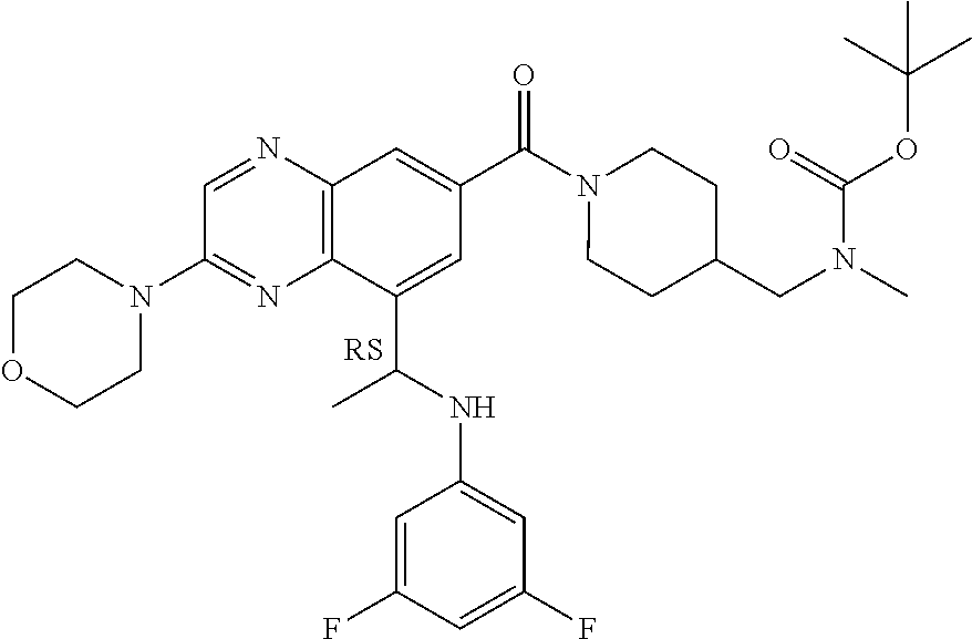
C1OCCN(C2=NC3=C(N=C2)C=C(C(N2CCC(CN(C(=O)OC(C)(C)C)C)CC2)=O)C=C3C(C)NC2=CC(F)=CC(F)=C2)C1
